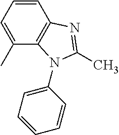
C1=CC=C(C)C2=C1N=C(C)N2C1=CC=CC=C1
